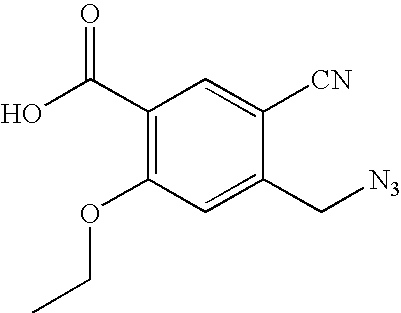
C1(C(O)=O)=C(OCC)C=C(C[N3])C([CN])=C1
